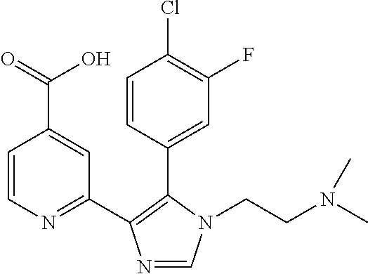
C1=CN=C(C2=C(C3=CC(F)=C(Cl)C=C3)N(CCN(C)C)C=N2)C=C1C(=O)O
